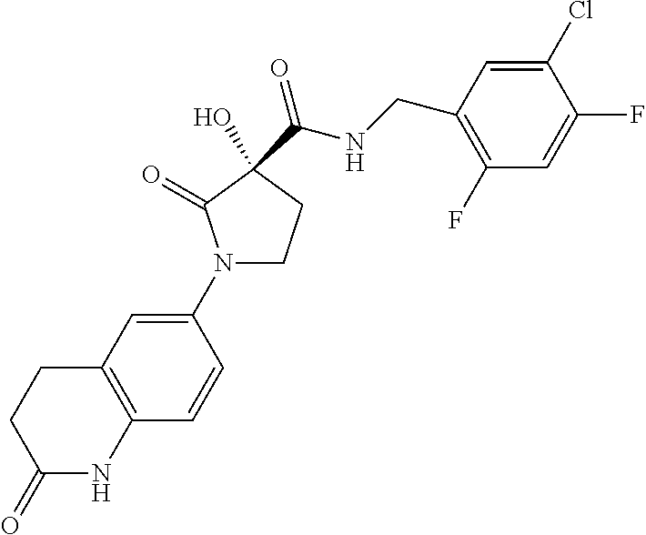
N1(C2=CC3=C(C=C2)NC(=O)CC3)CCC(C(NCC2=C(F)C=C(F)C(Cl)=C2)=O)(O)C1=O
